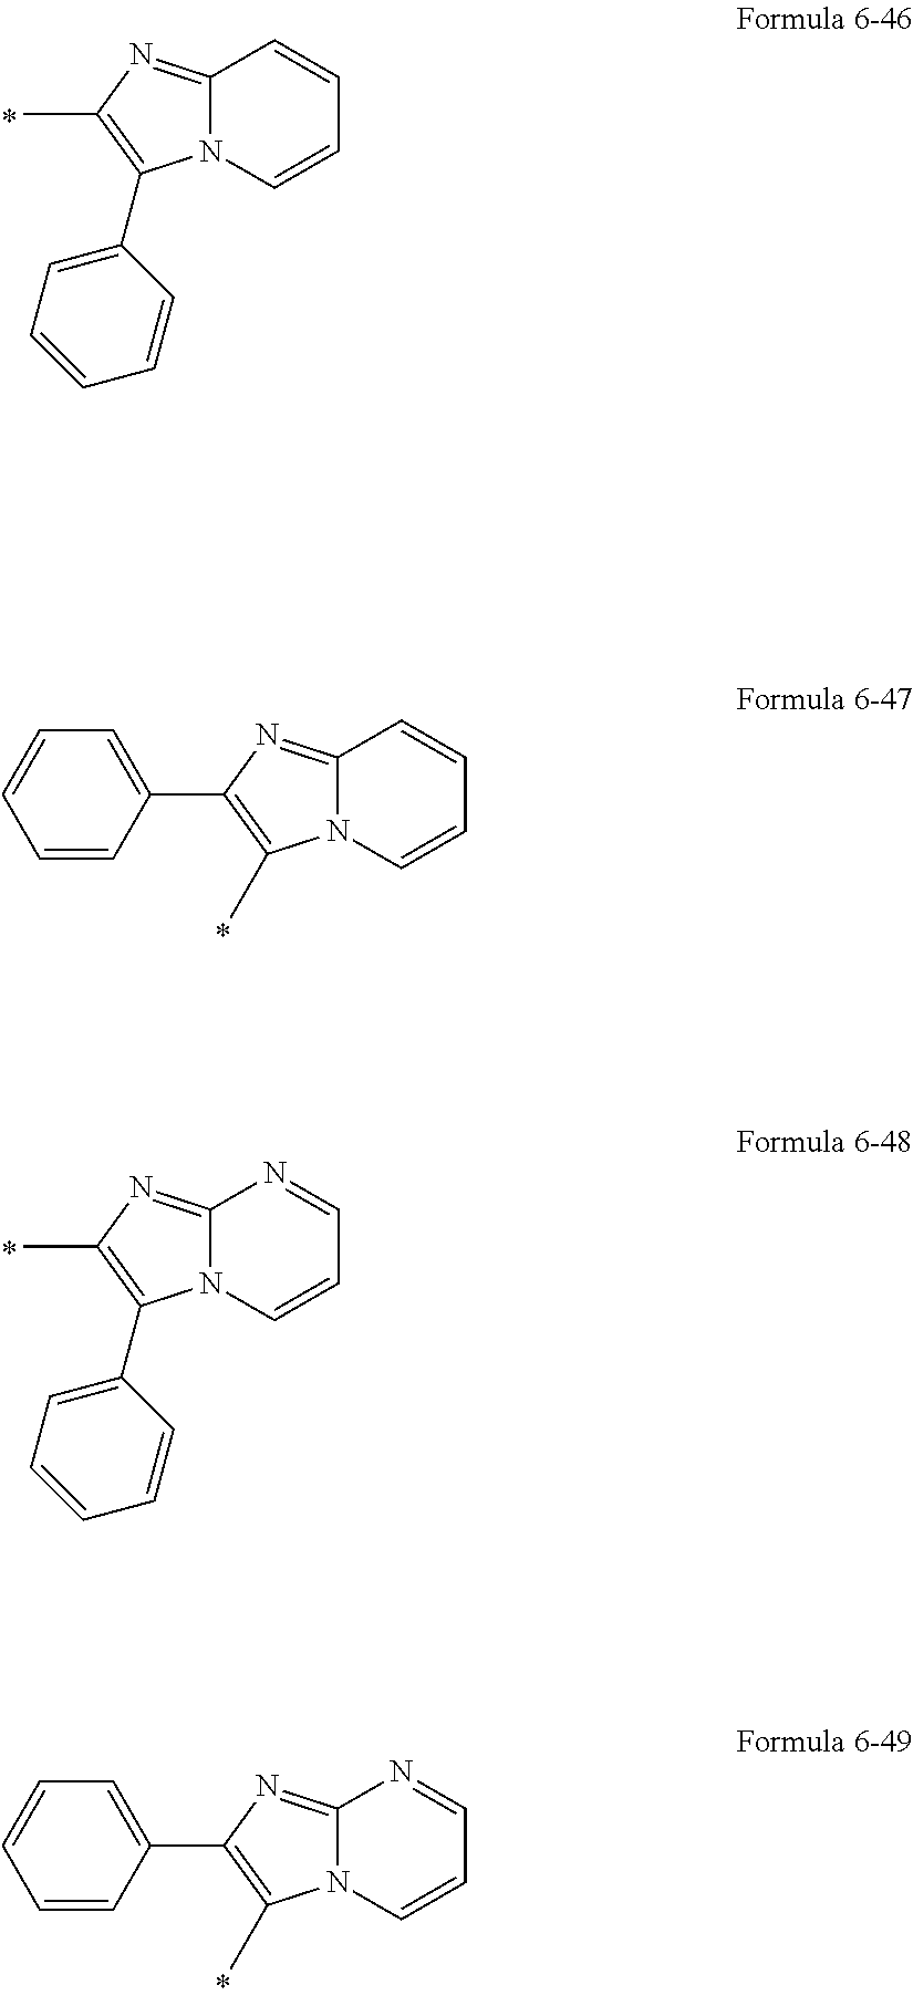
C12=NC(C)=C(C3=CC=CC=C3)N1C=CC=C2.C12=NC(C3=CC=CC=C3)=C(C)N1C=CC=C2.C12=NC(C)=C(C3=CC=CC=C3)N1C=CC=N2.C12=NC(C3=CC=CC=C3)=C(C)N1C=CC=N2
